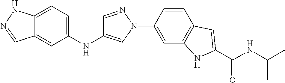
C12=CC=C(NC3=CN(C4=CC5=C(C=C4)C=C(C(NC(C)C)=O)N5)N=C3)C=C1C=NN2
